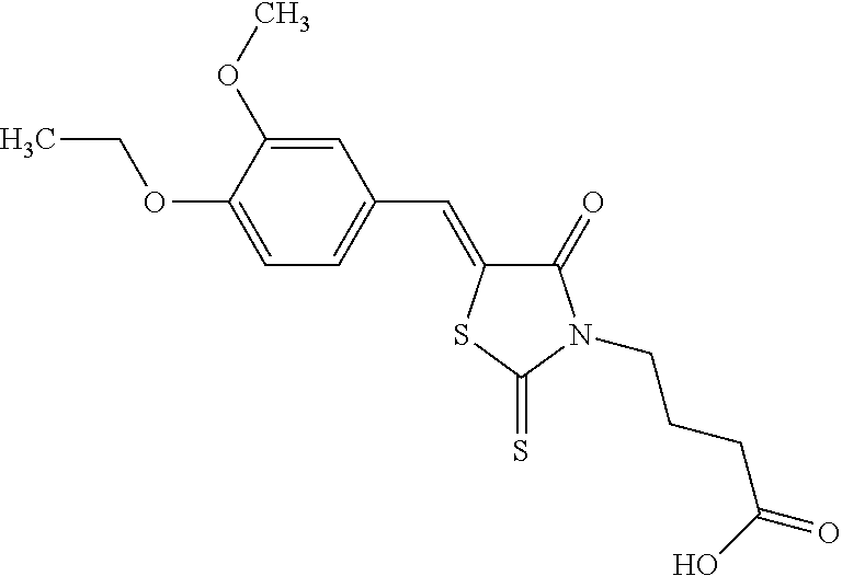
C1(OCC)=CC=C(C=C2C(=O)N(CCCC(=O)O)C(=S)S2)C=C1OC
